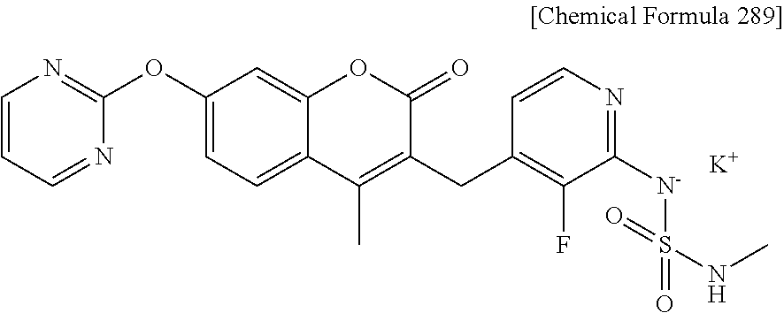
C1=CC=NC(OC2=CC=C3C(=C2)OC(=O)C(CC2=C(F)C([N-]S(NC)(=O)=O)=NC=C2)=C3C)=N1.[K]
